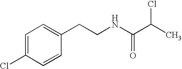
C1=C(Cl)C=CC(CCNC(C(C)Cl)=O)=C1
